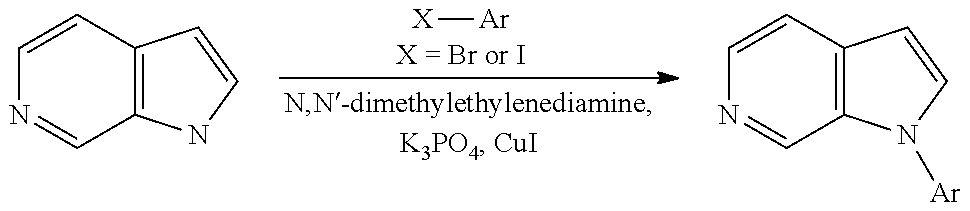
[X][Ar].C1=CC2=C(C=N1)NC=C2.C1=CC2=C(C=N1)N([Ar])C=C2
